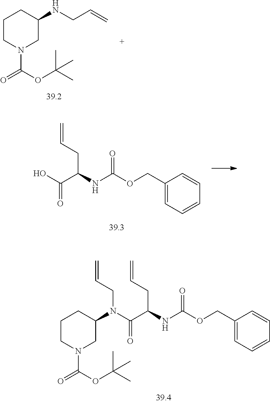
C1CN(C(OC(C)(C)C)=O)CC(NCC=C)C1.C1(COC(NC(C(O)=O)CC=C)=O)=CC=CC=C1.C1(COC(NC(C(=O)N(C2CN(C(OC(C)(C)C)=O)CCC2)CC=C)CC=C)=O)=CC=CC=C1
